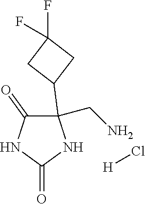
C1(CN)(C2CC(F)(F)C2)C(=O)NC(=O)N1.[H]Cl
